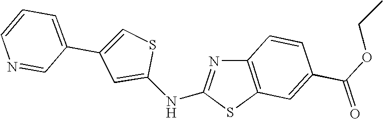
C12=C(SC(NC3=CC(C4=CC=CN=C4)=CS3)=N1)C=C(C(OCC)=O)C=C2
